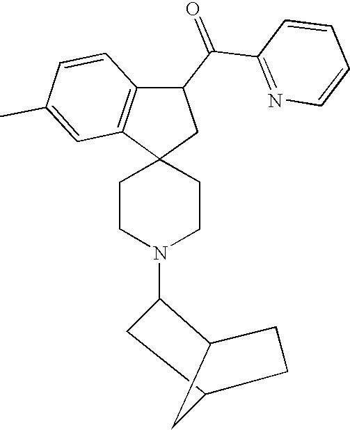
C1C2CCC(C2)C1N1CCC2(CC1)CC(C(C1=NC=CC=C1)=O)C1=C2C=C(C)C=C1
